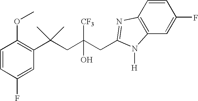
C1(F)=CC(C(CC(CC2=NC3=C(C=C(F)C=C3)N2[H])([CF3])O)(C)C)=C(OC)C=C1
